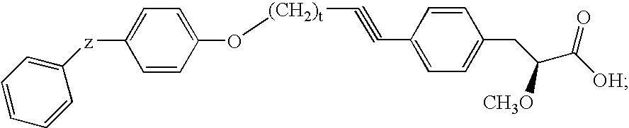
C1=CC(CC([CH3O])C([OH])=O)=CC=C1C#C[(CH2)t]OC1=CC=C([z]C2=CC=CC=C2)C=C1
